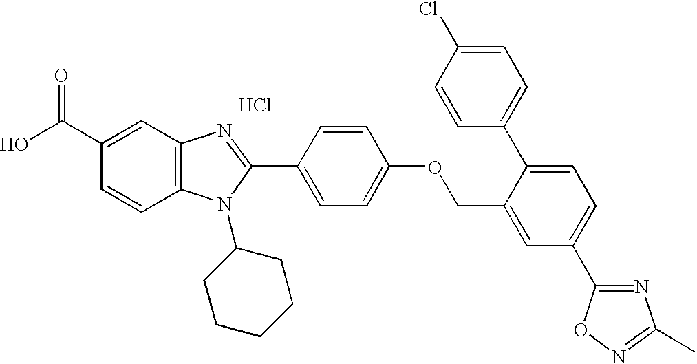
OC(C1=CC2=C(C=C1)N(C1CCCCC1)C(C1=CC=C(OCC3=CC(C4=NC(C)=NO4)=CC=C3C3=CC=C(Cl)C=C3)C=C1)=N2)=O.Cl
